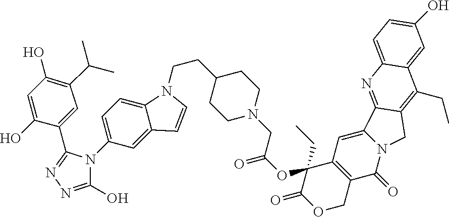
C1C2=C(C=C3N(C2=O)CC2=C(CC)C4=CC(O)=CC=C4N=C32)C(CC)(OC(CN2CCC(CCN3C4=CC=C(N5C(C6=CC(C(C)C)=C(O)C=C6O)=NN=C5O)C=C4C=C3)CC2)=O)C(=O)O1
